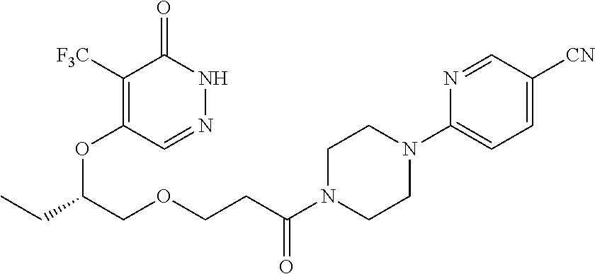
C1([F3C])=C(OC(COCCC(N2CCN(C3=CC=C([CN])C=N3)CC2)=O)CC)C=NNC1=O
